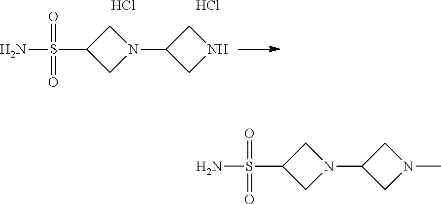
C1C(S(N)(=O)=O)CN1C1CN(C)C1.C1C(S(N)(=O)=O)CN1C1CNC1.Cl.Cl
